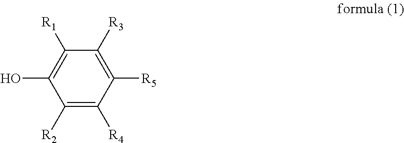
C1([R2])=C([R4])C([R5])=C([R3])C([R1])=C1O
